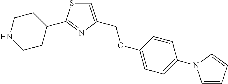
C1CNCCC1C1=NC(COC2=CC=C(N3C=CC=C3)C=C2)=CS1
